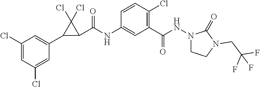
C1=C(Cl)C=C(Cl)C=C1C1C(C(NC2=CC(C(NN3CCN(CC(F)(F)F)C3=O)=O)=C(Cl)C=C2)=O)C1(Cl)Cl
